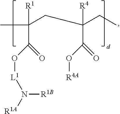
C(CC(CC)([R4])C(=O)O[R4A])(C)([R1])C(=O)O[L1]N([R1A])[R1B]
